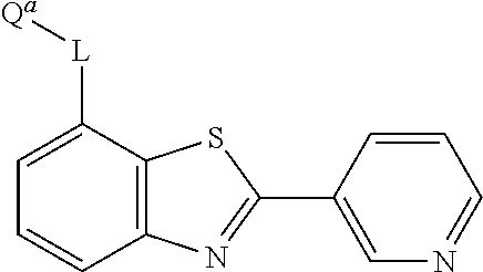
C1=CC(C2=NC3=C(S2)C([L][Qa])=CC=C3)=CN=C1
